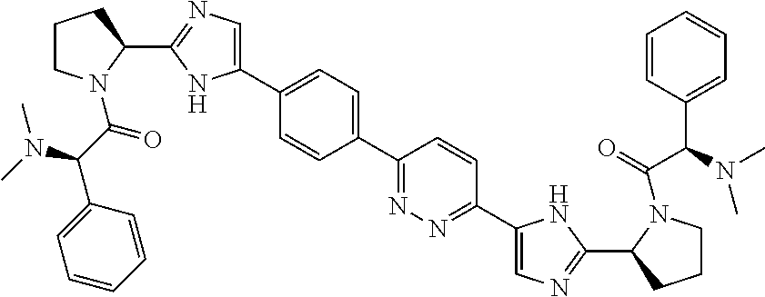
C1(C2N(C(C(C3=CC=CC=C3)N(C)C)=O)CCC2)=NC=C(C2=CC=C(C3=NN=C(C4=CN=C(C5CCCN5C(=O)C(C5=CC=CC=C5)N(C)C)N4)C=C3)C=C2)N1
